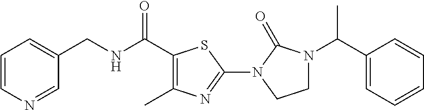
C1=CN=CC(CNC(=O)C2=C(C)N=C(N3C(=O)N(C(C)C4=CC=CC=C4)CC3)S2)=C1
